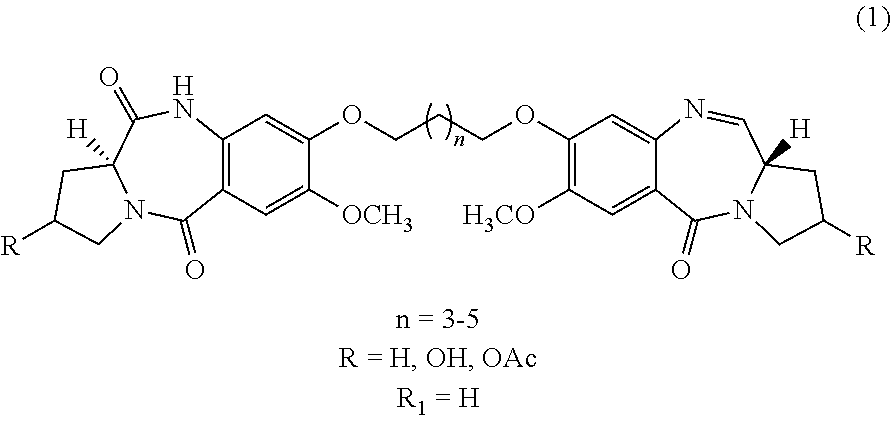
O(C1=C([H3CO])C=C2C(=C1)N=CC1([H])N(C2=O)CC([R])C1)CCCOC1=CC2=C(C=C1[OCH3])C(=O)N1C([H])(CC([R])C1)C(=O)N2
